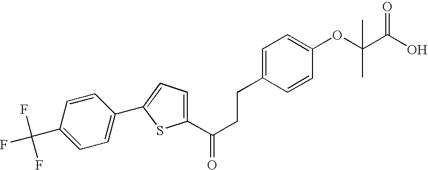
C1(C(CCC2=CC=C(OC(C(O)=O)(C)C)C=C2)=O)=CC=C(C2=CC=C(C(F)(F)F)C=C2)S1
